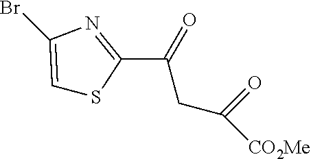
C1=C(Br)N=C(C(CC(=O)[CO2Me])=O)S1
